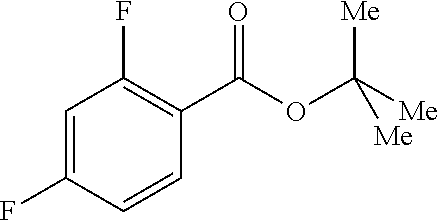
C1=C(F)C=CC(C(OC([Me])([Me])[Me])=O)=C1F
